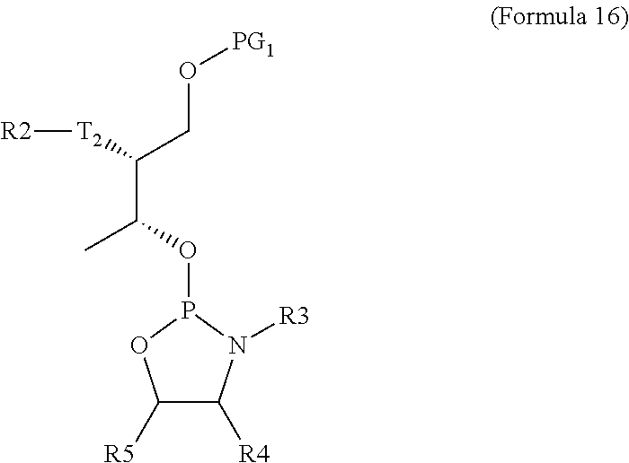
C(OP1N([R3])C([R4])C([R5])O1)(C([T2][R2])CO[PG1])C
